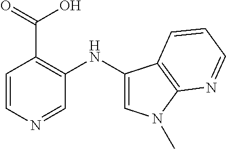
C1=CN=CC(NC2=CN(C)C3=C2C=CC=N3)=C1C(O)=O
